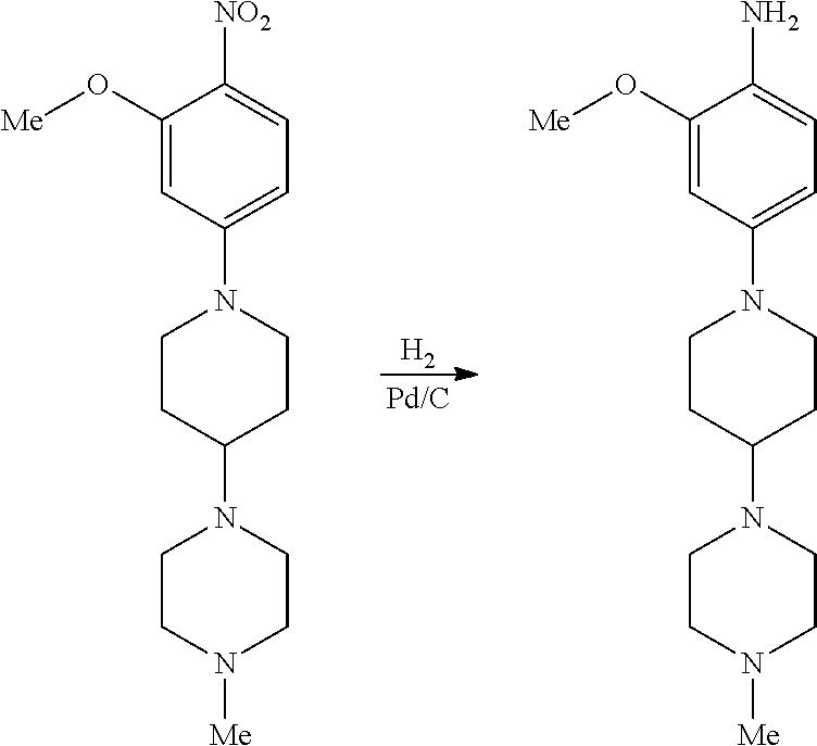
[H2].C1CC(N2CCN([Me])CC2)CCN1C1=CC=C([NO2])C(O[Me])=C1.C1CC(N2CCN([Me])CC2)CCN1C1=CC=C(N)C(O[Me])=C1
